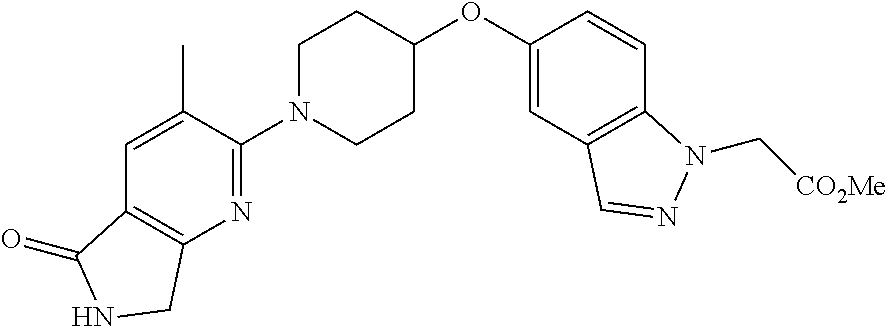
C1(OC2CCN(C3=NC4=C(C=C3C)C(=O)NC4)CC2)=CC2=C(C=C1)N(C[CO2Me])N=C2
